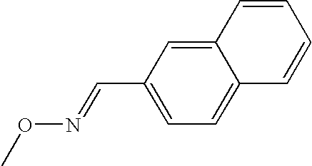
CON=CC1=CC=C2C(=C1)C=CC=C2
